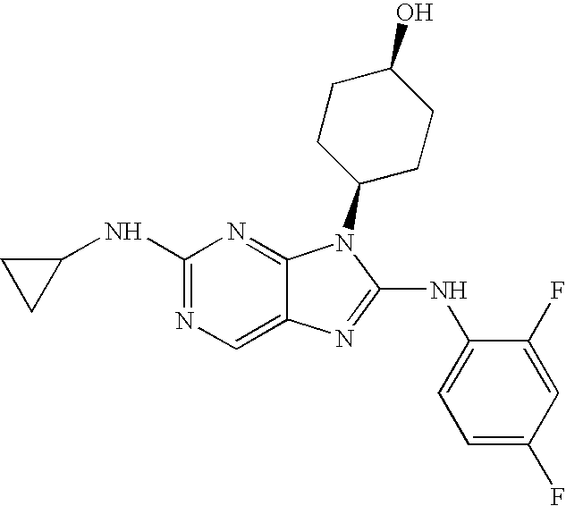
N1=C(NC2CC2)N=C2C(=C1)N=C(NC1=CC=C(F)C=C1F)N2C1CCC(O)CC1
